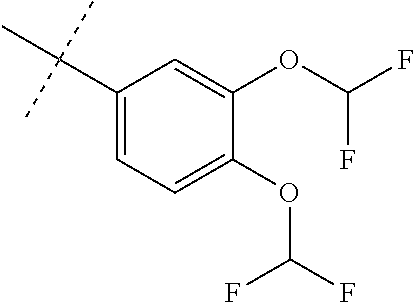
C1(C(C)(C)C)=CC=C(OC(F)F)C(OC(F)F)=C1
